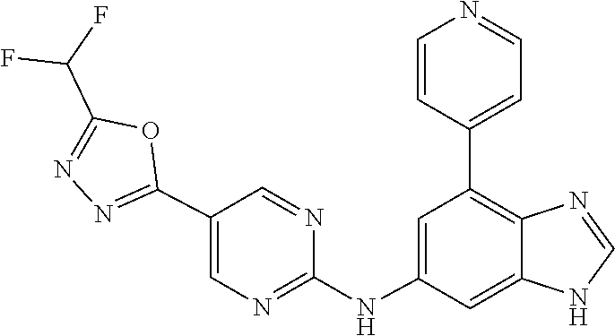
C1=NC2=C(C3=CC=NC=C3)C=C(NC3=NC=C(C4=NN=C(C(F)F)O4)C=N3)C=C2N1
